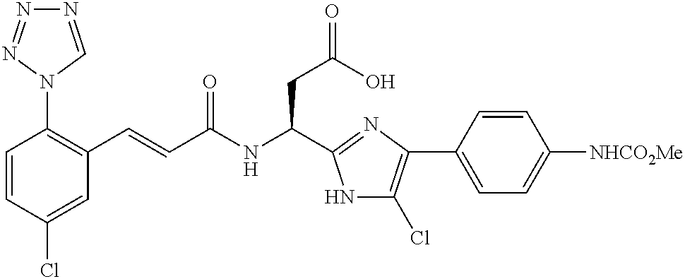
C1=CC(Cl)=CC(C=CC(NC(CC(=O)O)C2=NC(C3=CC=C([NHCO2Me])C=C3)=C(Cl)N2)=O)=C1N1C=NN=N1
